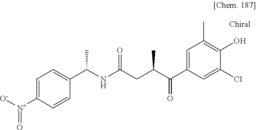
C1=C([N+]([O-])=O)C=CC(C(NC(CC(C(C2=CC(C)=C(O)C(Cl)=C2)=O)C)=O)C)=C1
